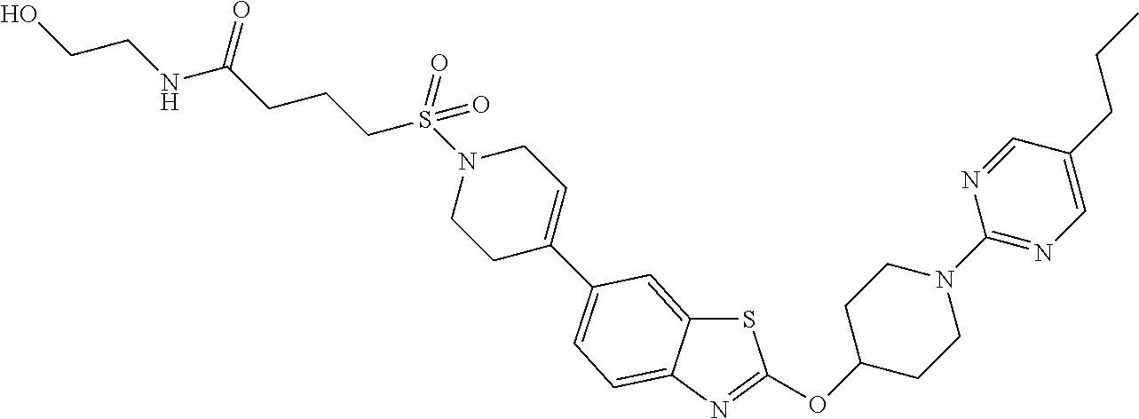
S1C2=CC(C3=CCN(S(CCCC(NCCO)=O)(=O)=O)CC3)=CC=C2N=C1OC1CCN(C2=NC=C(CCC)C=N2)CC1
